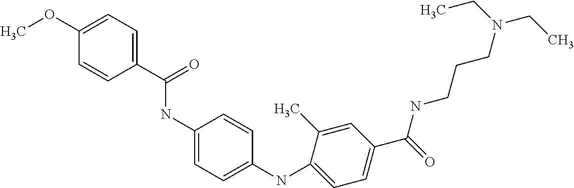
C1(C(=O)NC2=CC=C(NC3=CC=C(C(=O)NCCCN(CC)CC)C=C3C)C=C2)=CC=C(OC)C=C1
